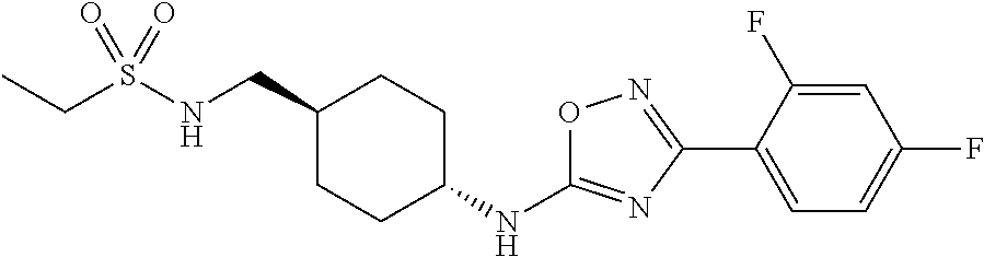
CCS(NCC1CCC(NC2=NC(C3=CC=C(F)C=C3F)=NO2)CC1)(=O)=O
